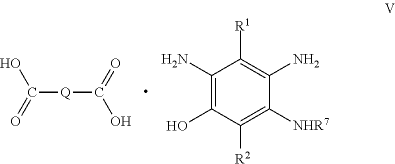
C([Q]C(=O)O)(O)=O.C1(N)=C(O)C([R2])=C([NHR7])C(N)=C1[R1]
